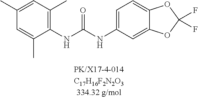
C1(C)=CC(C)=C(NC(NC2=CC=C3C(=C2)OC(F)(F)O3)=O)C(C)=C1
